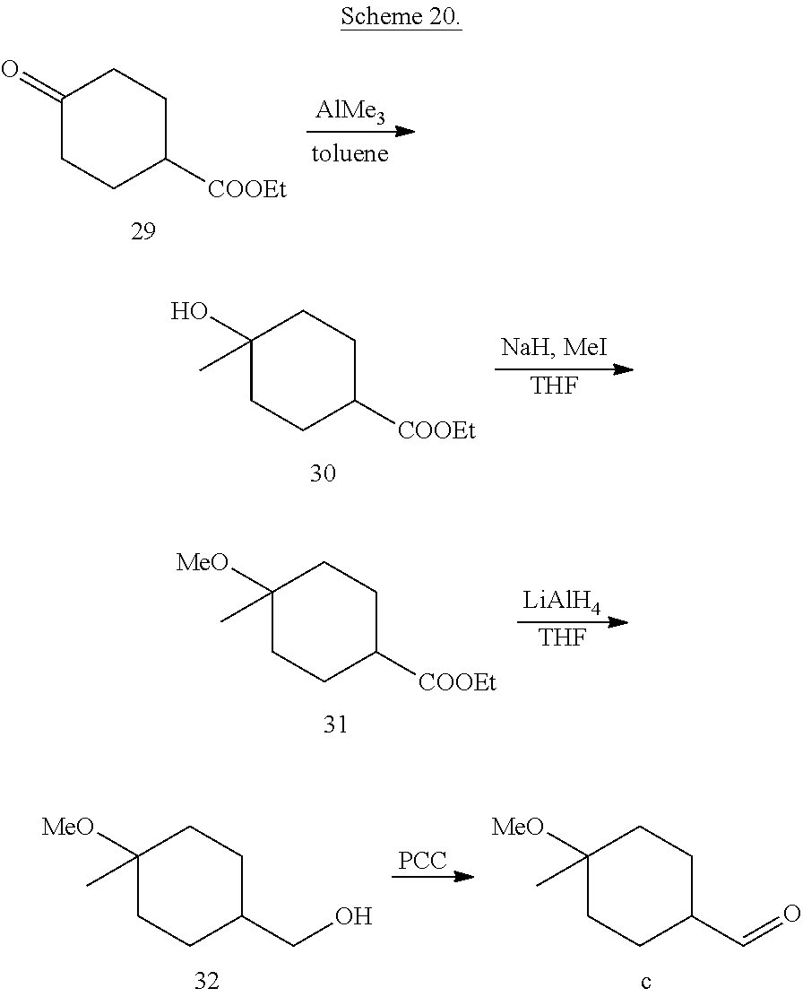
C1(=O)CCC([COOEt])CC1.[AlMe3].C1(O)(C)CCC([COOEt])CC1.[THF].C1([MeO])(C)CCC([COOEt])CC1.[THF].[LiAlH4].C1([MeO])(C)CCC(CO)CC1.C1([MeO])(C)CCC(C=O)CC1.[PCC]
